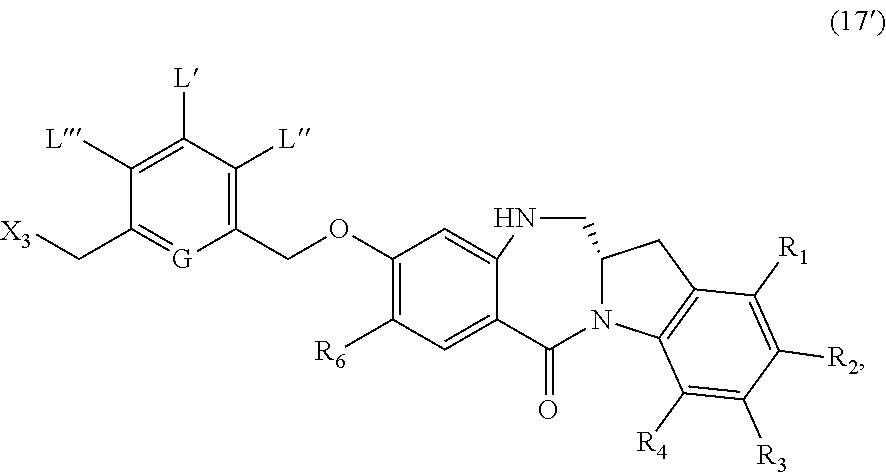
C1(OCC2=C([L])C([L])=C([L])C(C[X3])=[G]2)=C([R6])C=C2C(=C1)NCC1N(C2=O)C2=C(C1)C([R1])=C([R2])C([R3])=C2[R4]
